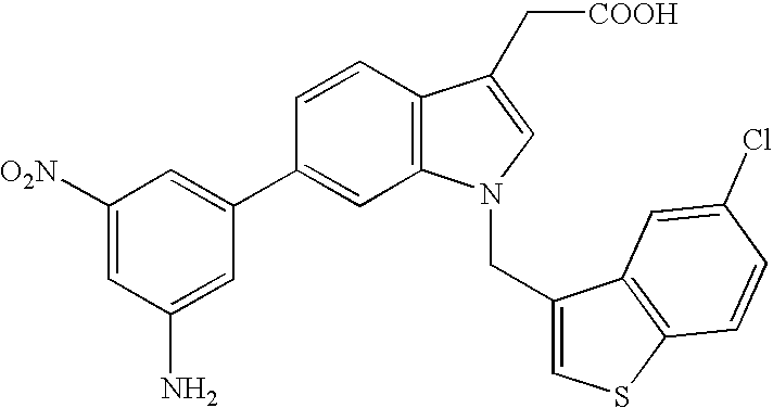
C1(C2=CC([O2N])=CC(N)=C2)=CC2=C(C=C1)C(C[COOH])=CN2CC1=CSC2=C1C=C(Cl)C=C2
